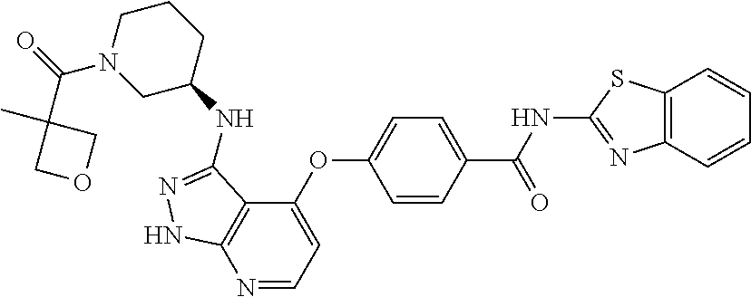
N1=CC=C(OC2=CC=C(C(NC3=NC4=C(C=CC=C4)S3)=O)C=C2)C2=C1NN=C2NC1CCCN(C(=O)C2(C)COC2)C1
